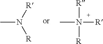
CN([R])[R].CN([R])([R])[R]
